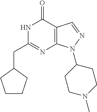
N1C(CC2CCCC2)=NC2=C(C1=O)C=NN2C1CCN(C)CC1
